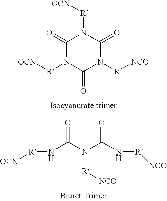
C1(=O)N([R][OCN])C(=O)N([R][NCO])C(=O)N1[R][OCN].N(C(=O)N([R][NCO])C(=O)N[R][NCO])[R][OCN]
